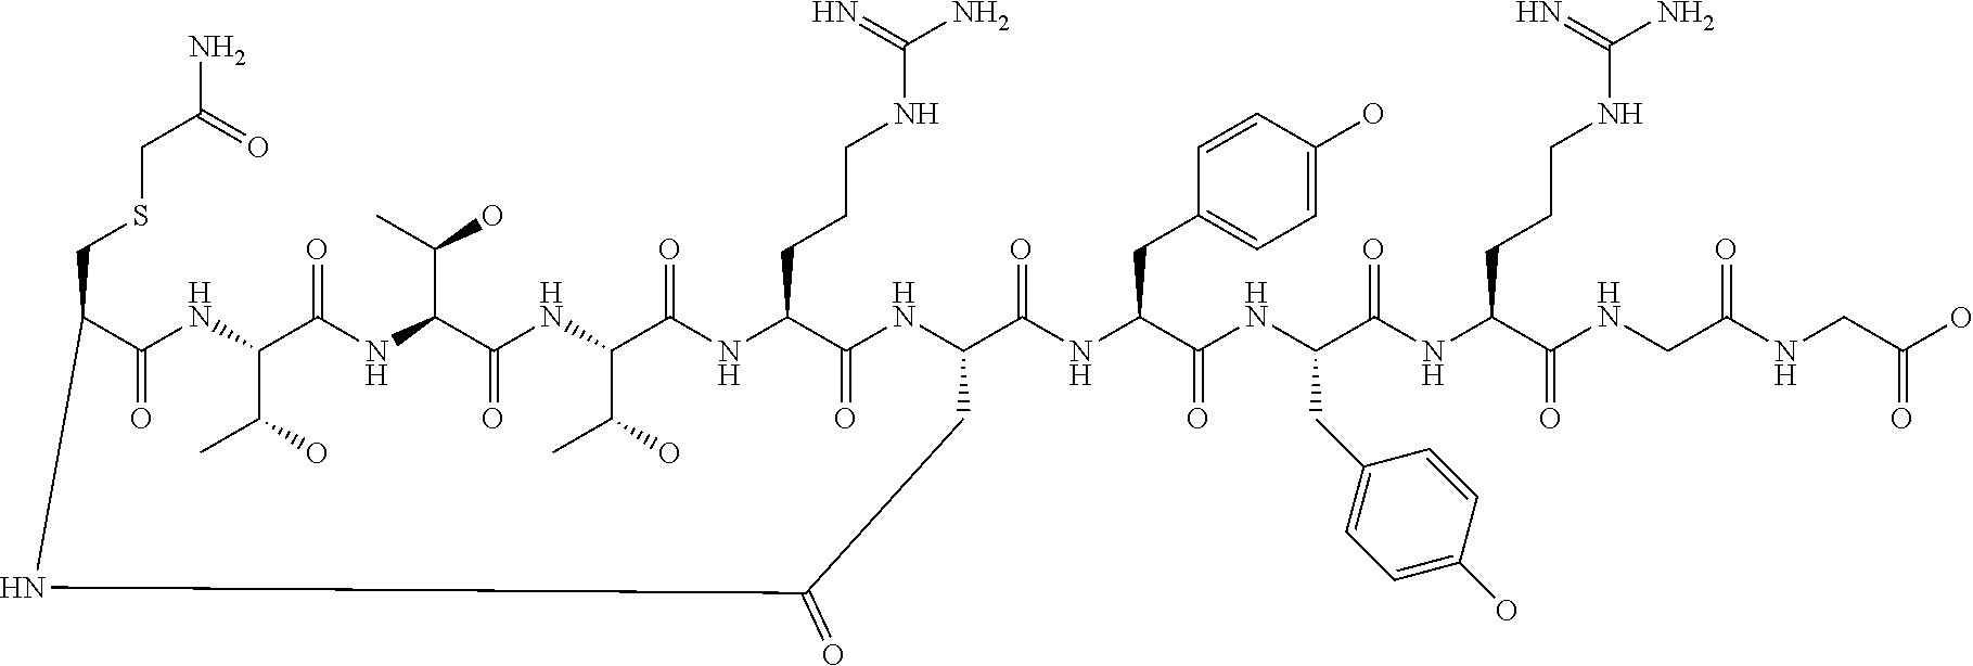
C1(CSCC(N)=O)C(=O)NC(C(O)C)C(=O)NC(C(C)O)C(=O)NC(C(O)C)C(=O)NC(CCCNC(N)=N)C(=O)NC(C(NC(C(NC(C(NC(C(NCC(NCC(O)=O)=O)=O)CCCNC(N)=N)=O)CC2=CC=C(O)C=C2)=O)CC2=CC=C(O)C=C2)=O)CC(=O)N1
